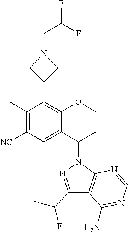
C1(C(C)N2N=C(C(F)F)C3=C2N=CN=C3N)=CC([NC])=C(C)C(C2CN(CC(F)F)C2)=C1OC
